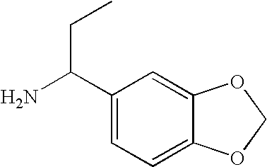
C(C(C1=CC=C2C(=C1)OCO2)N)C
